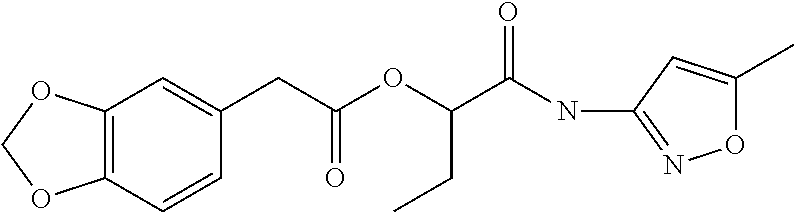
C1(CC(OC(C(NC2=NOC(C)=C2)=O)CC)=O)=CC2=C(C=C1)OCO2
